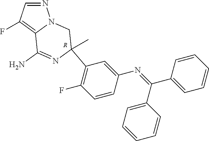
N1=CC(F)=C2N1CC(C)(C1=C(F)C=CC(N=C(C3=CC=CC=C3)C3=CC=CC=C3)=C1)N=C2N.[R]
